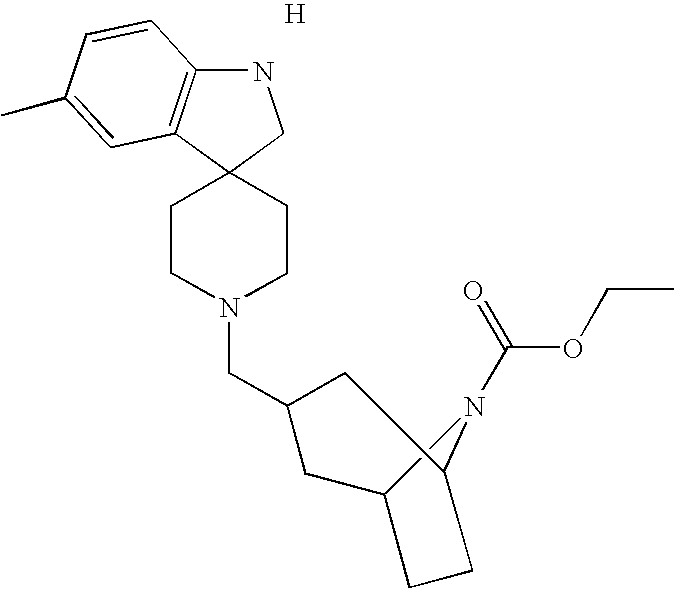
N1C2=C(C3(C1)CCN(CC1CC4CCC(C1)N4C(OCC)=O)CC3)C=C(C)C=C2.[H]
